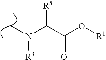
C(C(O[R1])=O)([R5])N([R3])C
